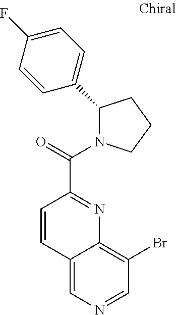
C1=CC(C(=O)N2C(C3=CC=C(F)C=C3)CCC2)=NC2=C(Br)C=NC=C12
